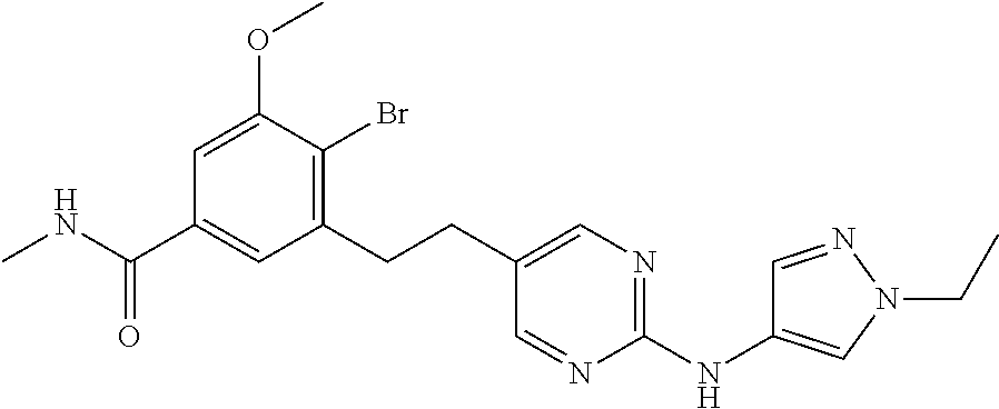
CNC(C1=CC(CCC2=CN=C(NC3=CN(CC)N=C3)N=C2)=C(Br)C(OC)=C1)=O
